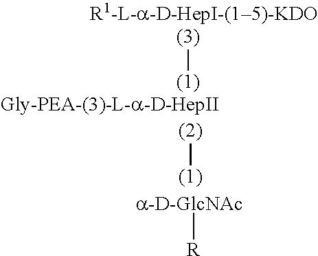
[(1)][(3)].[(1)][(2)].[R][a-D-GlcNAc]
